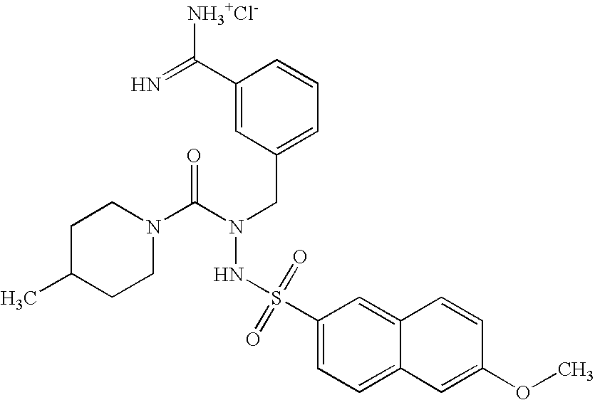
C1(C(=N)[NH3+Cl-])=CC(CN(C(=O)N2CCC(C)CC2)NS(C2=CC=C3C(=C2)C=CC(OC)=C3)(=O)=O)=CC=C1
